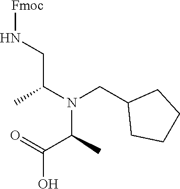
C(C(N(C(C)C(=O)O)CC1CCCC1)C)N[Fmoc]
